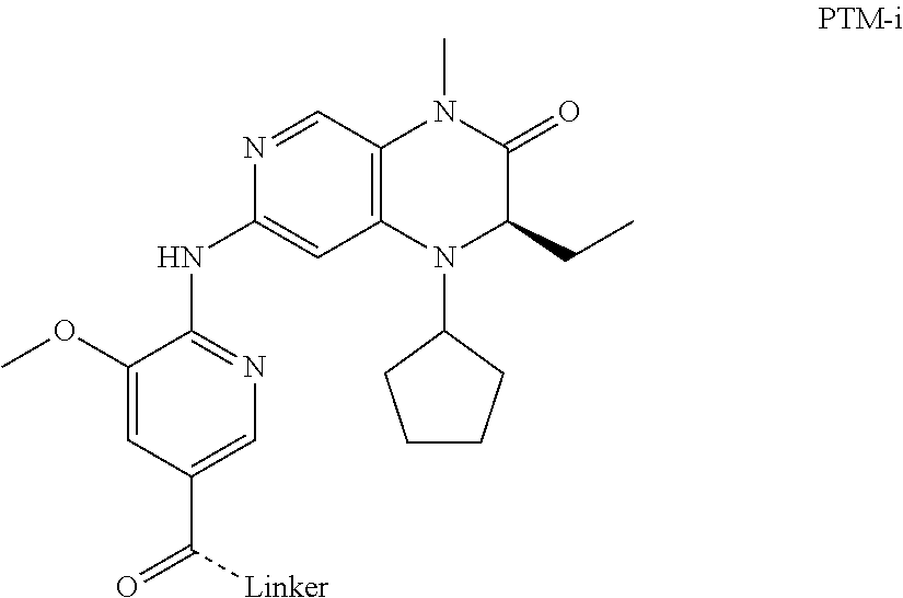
C1(OC)=CC(C(=O)[Linker])=CN=C1NC1=CC2=C(C=N1)N(C)C(=O)C(CC)N2C1CCCC1
